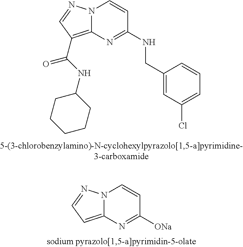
N12C(=C(C(=O)NC3CCCCC3)C=N1)N=C(NCC1=CC(Cl)=CC=C1)C=C2.N12C(=CC=N1)N=C([ONa])C=C2
